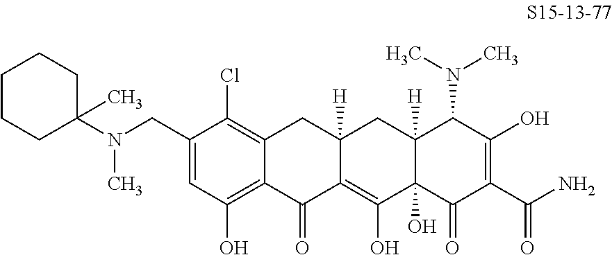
N(CC1=CC(O)=C2C(=C1Cl)CC1([H])C(=C(O)C3(O)C([H])(C1)C(N(C)C)C(O)=C(C(N)=O)C3=O)C2=O)(C1(C)CCCCC1)C
